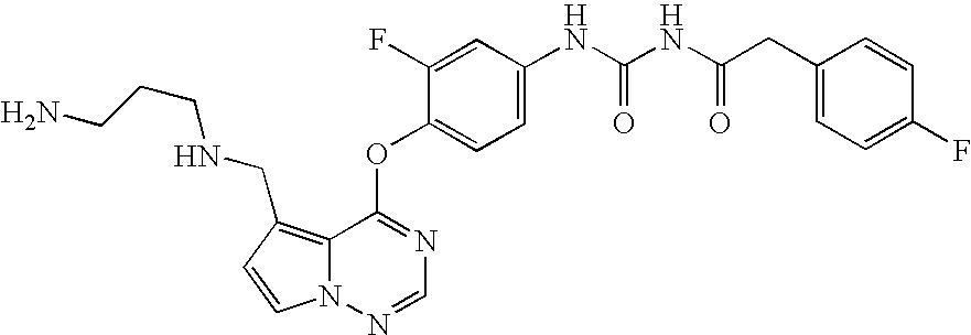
C1=CN2C(=C1CNCCCN)C(OC1=CC=C(NC(NC(CC3=CC=C(F)C=C3)=O)=O)C=C1F)=NC=N2
